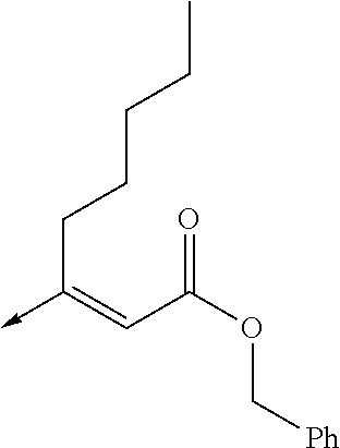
C(C(OC[Ph])=O)=C(->C)CCCCC
